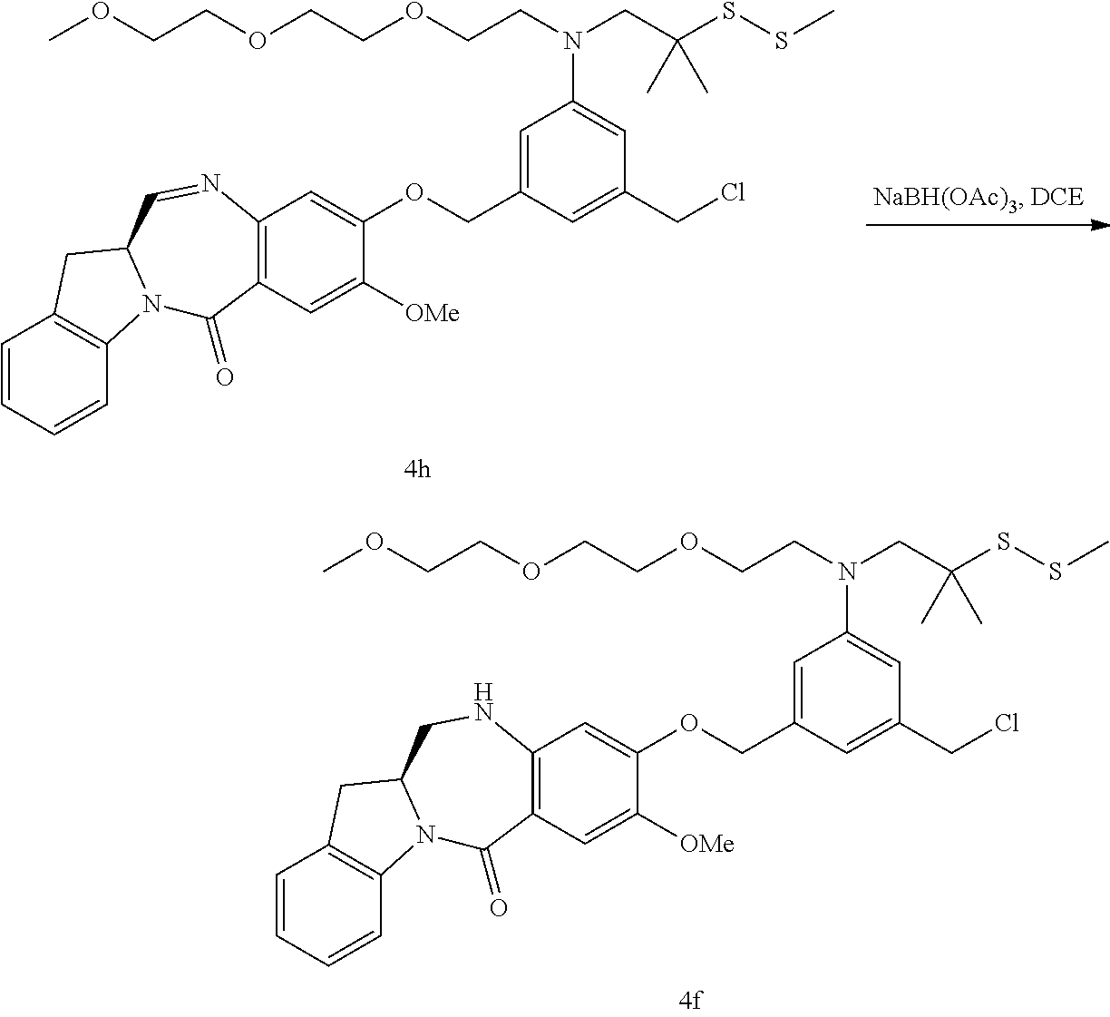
C1=C(COC2=CC3=C(C(=O)N4C5=C(C=CC=C5)CC4C=N3)C=C2[OMe])C=C(CCl)C=C1N(CC(SSC)(C)C)CCOCCOCCOC.C1=C(COC2=CC3=C(C(=O)N4C5=C(C=CC=C5)CC4CN3)C=C2[OMe])C=C(CCl)C=C1N(CC(SSC)(C)C)CCOCCOCCOC
